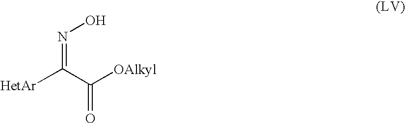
[HetAr]C(C([OAlkyl])=O)=NO
